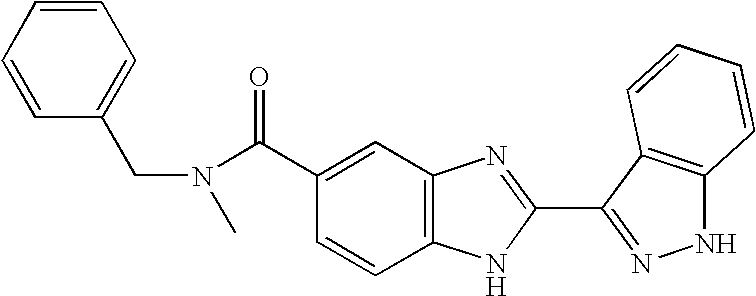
C12=C(C=C(C(=O)N(CC3=CC=CC=C3)C)C=C1)N=C(C1=NNC3=C1C=CC=C3)N2
